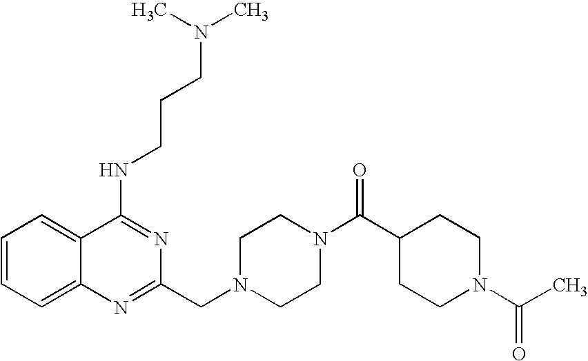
C1=CC=C2C(=C1)C(NCCCN(C)C)=NC(CN1CCN(C(=O)C3CCN(C(C)=O)CC3)CC1)=N2
